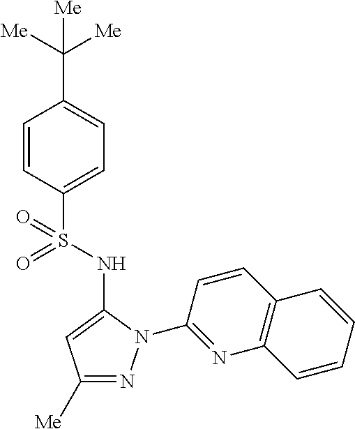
C1=CC(S(=O)(NC2=CC([Me])=NN2C2=NC3=C(C=C2)C=CC=C3)=O)=CC=C1C([Me])([Me])[Me]
